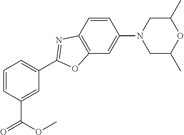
C1=C(C(OC)=O)C=CC=C1C1=NC2=C(C=C(N3CC(C)OC(C)C3)C=C2)O1
